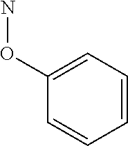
C1(ON)=CC=CC=C1
